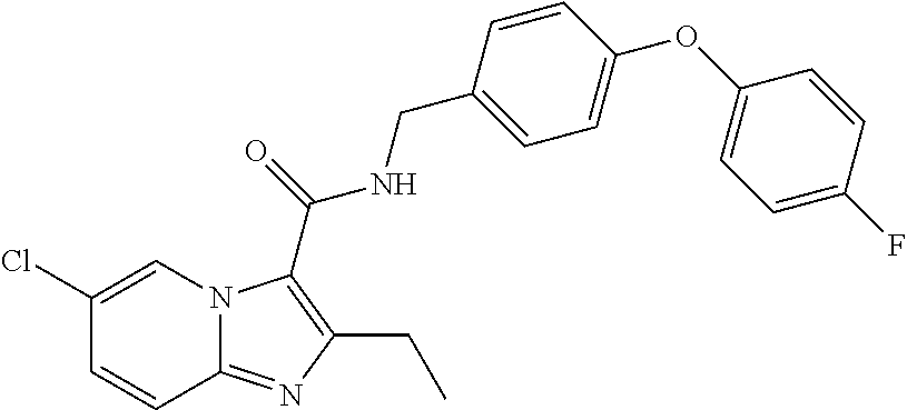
C1(Cl)=CN2C(=NC(CC)=C2C(=O)NCC2=CC=C(OC3=CC=C(F)C=C3)C=C2)C=C1
